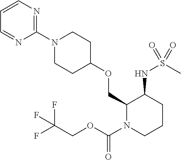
C1(N2CCC(OCC3N(C(OCC(F)(F)F)=O)CCCC3NS(C)(=O)=O)CC2)=NC=CC=N1
